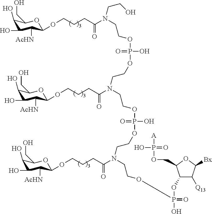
C1(O)C(O)C([AcHN])C(OCCCC(N(CCOP(=O)(O)OCCN(C(CCCOC2C([AcHN])C(O)C(O)C(CO)O2)=O)CCOP(=O)(O)OCCN(C(CCCOC2C([AcHN])C(O)C(O)C(CO)O2)=O)CCOP(OC2C([Q13])C([Bx])OC2COP(=O)(O)[A])(=O)O)CCO)=O)OC1CO
